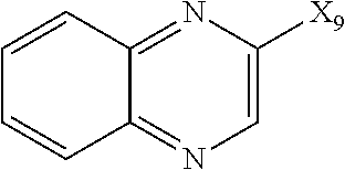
C1=C([X9])N=C2C(=N1)C=CC=C2
